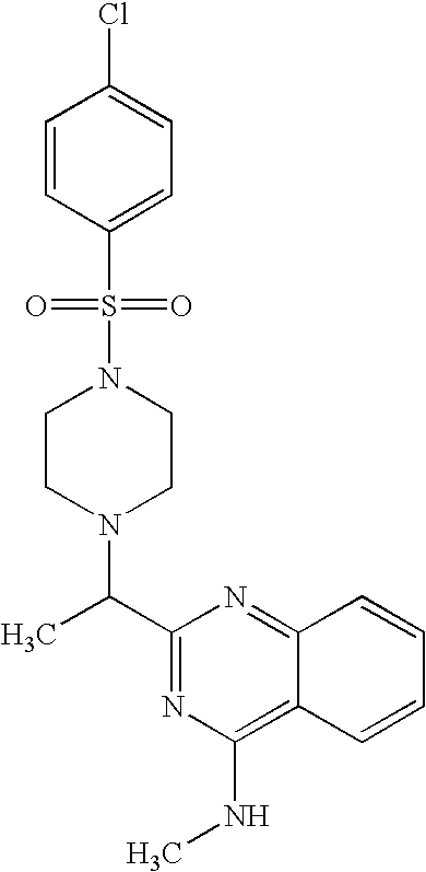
C(C1=NC(NC)=C2C(=N1)C=CC=C2)(C)N1CCN(S(C2=CC=C(Cl)C=C2)(=O)=O)CC1
